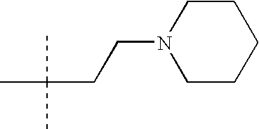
C1CN(CCC(C)(C)C)CCC1
